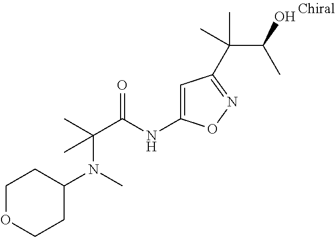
C1OCCC(N(C)C(C)(C(NC2=CC(C(C(O)C)(C)C)=NO2)=O)C)C1
